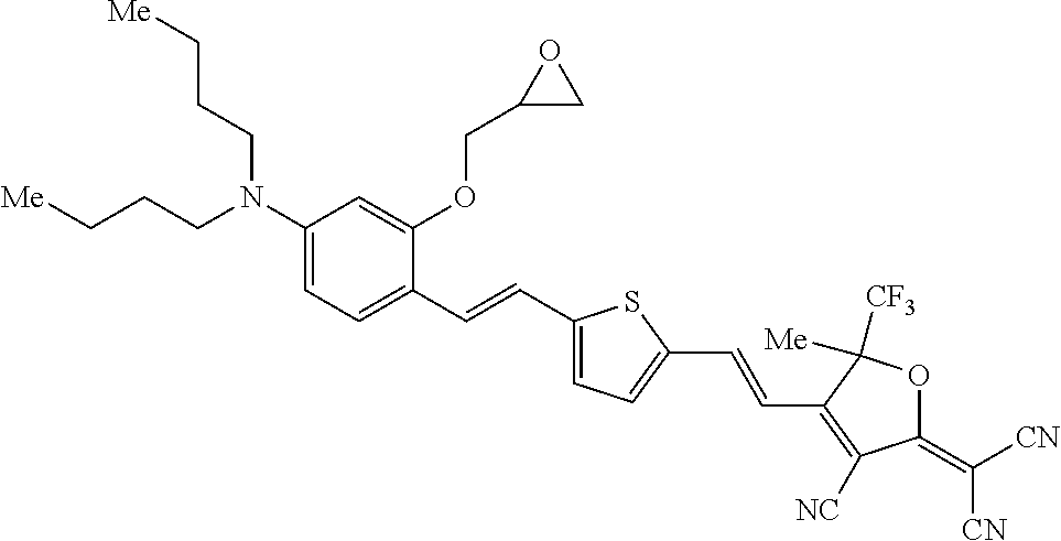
C1(N(CCC[Me])CCC[Me])=CC=C(C=CC2=CC=C(C=CC3=C([NC])C(=C([CN])[CN])OC3([Me])[CF3])S2)C(OCC2CO2)=C1
